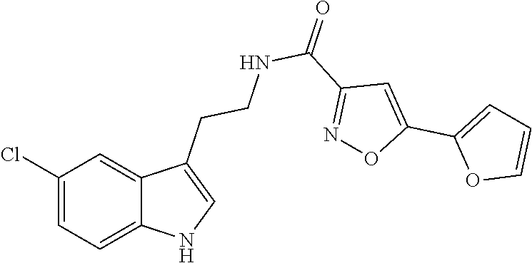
C1(Cl)=CC=C2C(=C1)C(CCNC(C1=NOC(C3=CC=CO3)=C1)=O)=CN2
